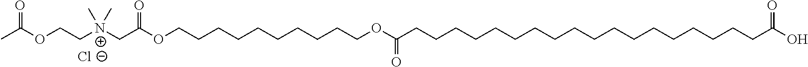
[Cl-].CC(OCC[N+](CC(OCCCCCCCCCCOC(CCCCCCCCCCCCCCCCCCC(O)=O)=O)=O)(C)C)=O
